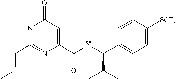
C1(COC)=NC(C(NC(C2=CC=C([SCF3])C=C2)C(C)C)=O)=CC(=O)N1
